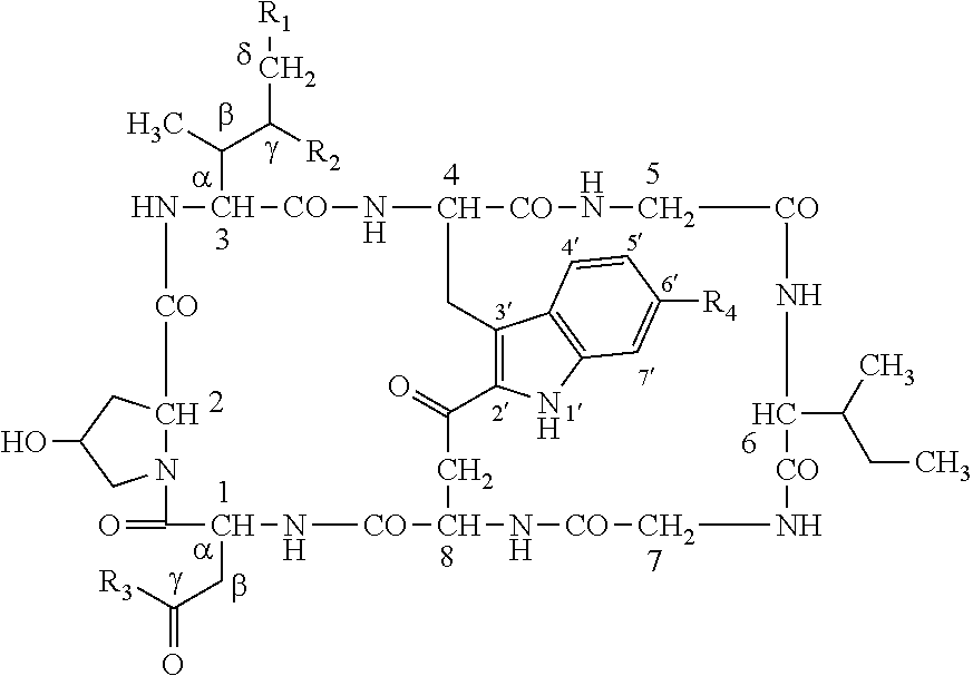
N12C(CC(O)C1)[CO]NC(C(C(C[R1])[R2])C)[CO]NC1CC3=C(C(=O)CC([CO]NC(CC([R3])=O)C2=O)N[CO]CN[CO]C(C(C)CC)N[CO]CN[CO]1)NC1=C3C=CC([R4])=C1
